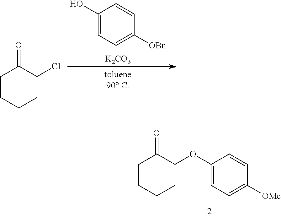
C1(O)=CC=C([OBn])C=C1.[K2CO3].C1CCCC(Cl)C1=O.C1CCCC(OC2=CC=C([OMe])C=C2)C1=O
